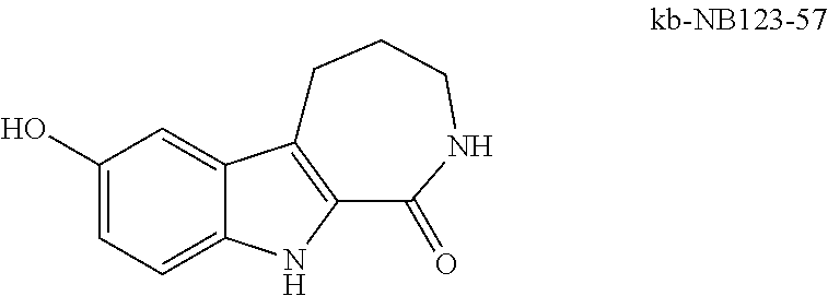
C1(O)=CC=C2C(=C1)C1=C(N2)C(=O)NCCC1
